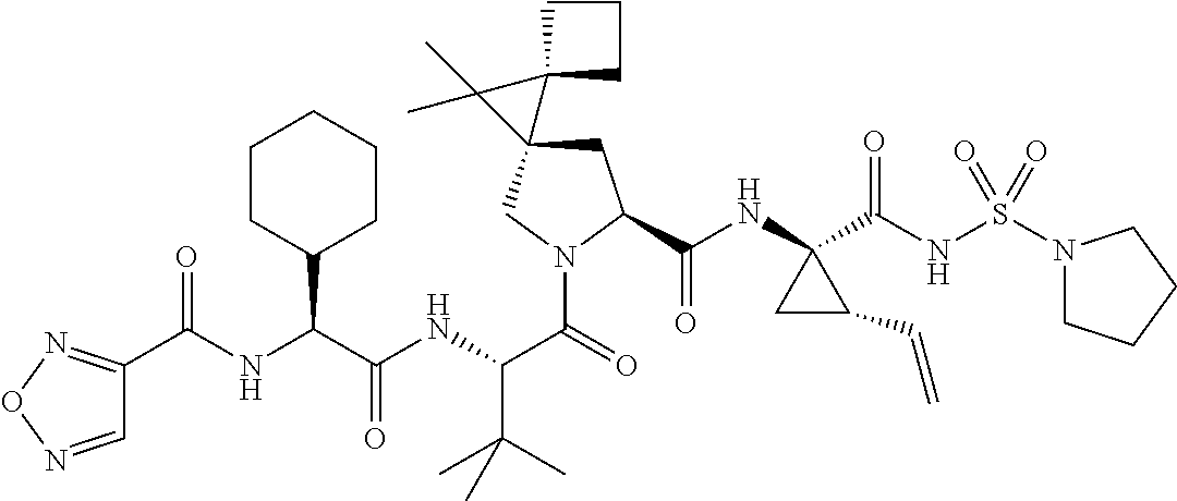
C1C(C(NC2(C(NS(N3CCCC3)(=O)=O)=O)CC2C=C)=O)N(C(C(NC(C(NC(=O)C2=NON=C2)C2CCCCC2)=O)C(C)(C)C)=O)CC12C1(CCC1)C2(C)C
